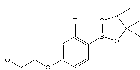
OCCOC1=CC(F)=C(B2OC(C)(C)C(C)(C)O2)C=C1
